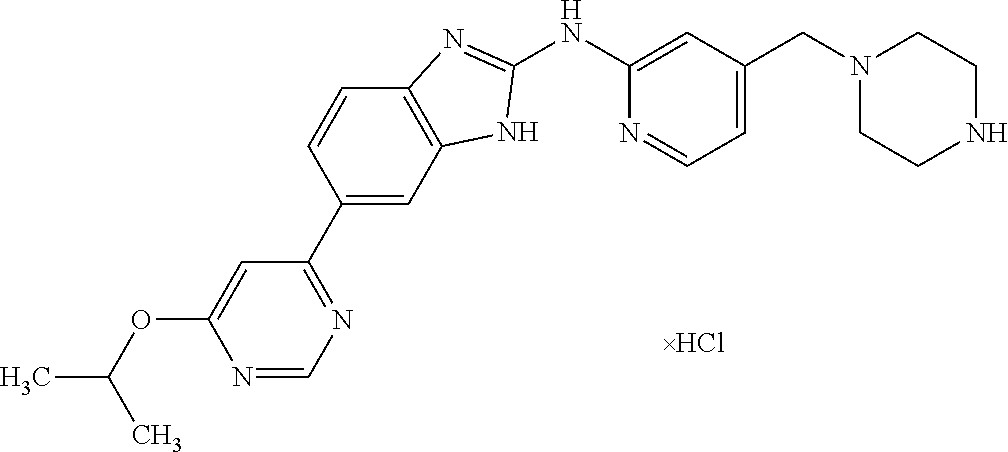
N1=CN=C(C2=CC3=C(C=C2)N=C(NC2=CC(CN4CCNCC4)=CC=N2)N3)C=C1OC(C)C
